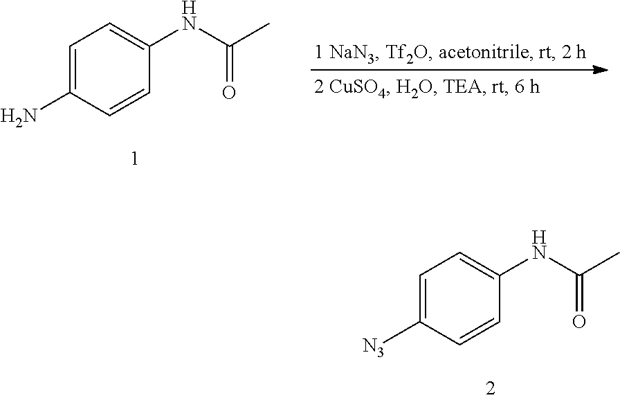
C1=C(N)C=CC(NC(C)=O)=C1.C1=C([N3])C=CC(NC(C)=O)=C1
